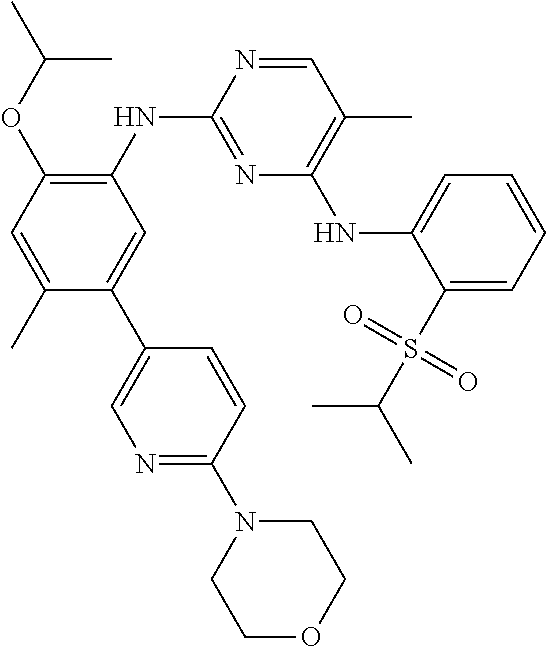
C1=NC(NC2=C(OC(C)C)C=C(C)C(C3=CN=C(N4CCOCC4)C=C3)=C2)=NC(NC2=CC=CC=C2S(C(C)C)(=O)=O)=C1C
